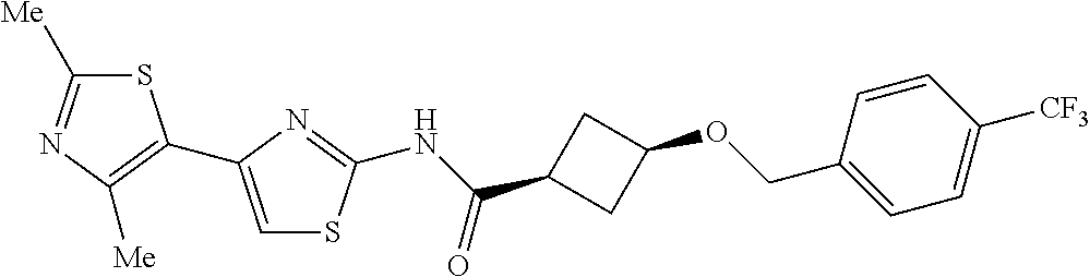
S1C([Me])=NC([Me])=C1C1=CSC(NC(C2CC(OCC3=CC=C([CF3])C=C3)C2)=O)=N1
